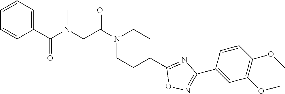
N1(C(CN(C(C2=CC=CC=C2)=O)C)=O)CCC(C2=NC(C3=CC(OC)=C(OC)C=C3)=NO2)CC1
